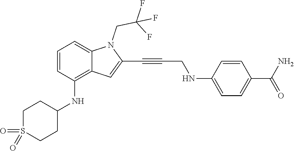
C1=C(NCC#CC2=CC3=C(NC4CCS(=O)(=O)CC4)C=CC=C3N2CC(F)(F)F)C=CC(C(N)=O)=C1
